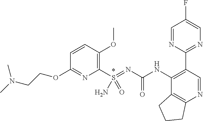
C1(C2=NC=C(F)C=N2)=C(NC(N=S(C2=C(OC)C=CC(OCCN(C)C)=N2)(=O)N)=O)C2=C(N=C1)CCC2
